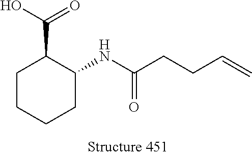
C1CCCC(NC(CCC=C)=O)C1C(O)=O
